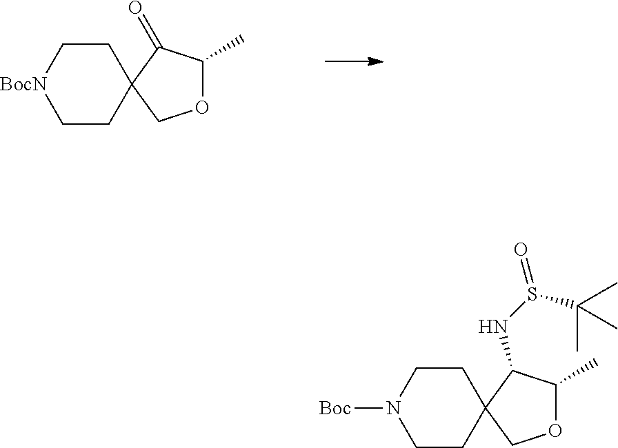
C1CC2(CC[BocN]1)C(=O)C(C)OC2.C1CC2(CCN1[Boc])C(NS(=O)C(C)(C)C)C(C)OC2
